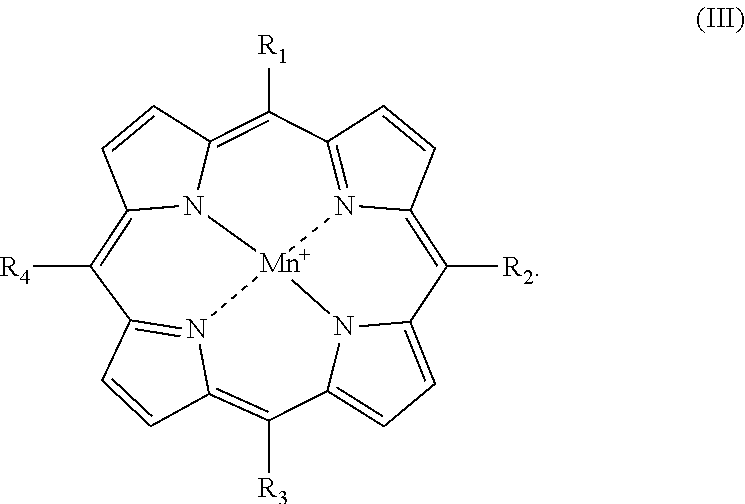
C12=C([R4])C3=N4C(=C([R3])C5=CC=C6N5[Mn]45N1C(=C([R1])C1=N5C(=C6[R2])C=C1)C=C2)C=C3
